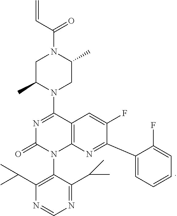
C1C(C)N(C2=NC(=O)N(C3=C(C(C)C)N=CN=C3C(C)C)C3=C2C=C(F)C(C2=CC=CC=C2F)=N3)CC(C)N1C(C=C)=O
